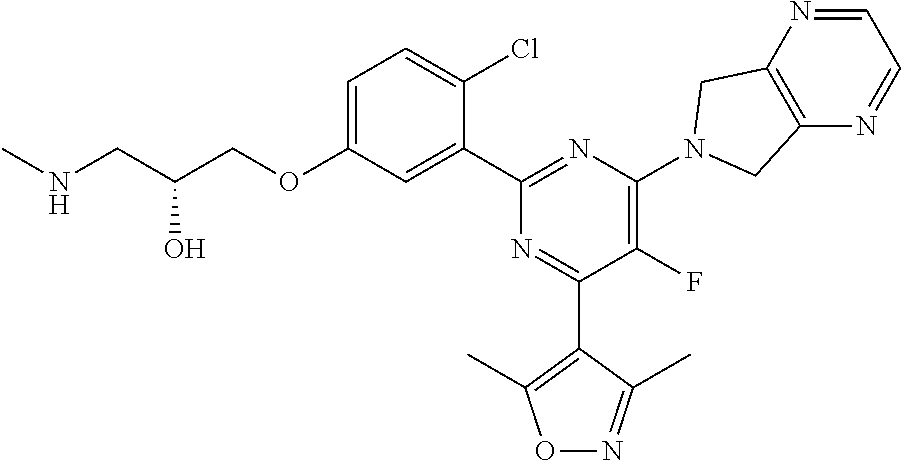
C1=C(OCC(CNC)O)C=C(C2=NC(N3CC4=C(N=CC=N4)C3)=C(F)C(C3=C(C)ON=C3C)=N2)C(Cl)=C1
